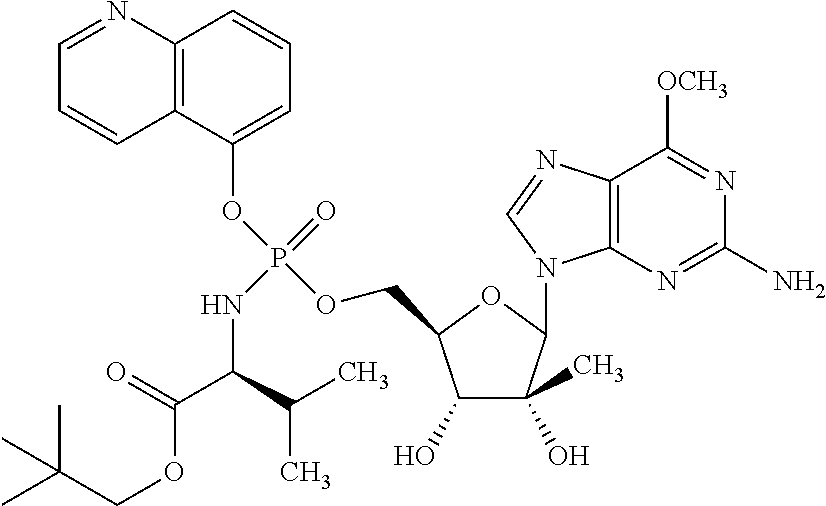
C1(O)C(C)(O)C(N2C3=C(N=C2)C([OCH3])=NC(N)=N3)OC1COP(OC1=CC=CC2=C1C=CC=N2)(=O)NC(C(OCC(C)(C)C)=O)C(C)C
